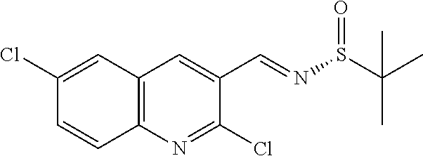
C1(Cl)=CC2=C(C=C1)N=C(Cl)C(C=NS(C(C)(C)C)=O)=C2
